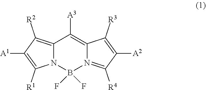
B1(F)(F)N2C(=C([R2])C([A1])=C2[R1])C([A3])=C2C([R3])=C([A2])C([R4])=N12
